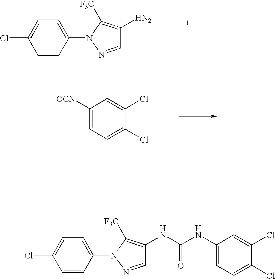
C1=C(Cl)C(Cl)=CC([OCN])=C1.C1=NN(C2=CC=C(Cl)C=C2)C([F3C])=C1[HN2].C1=NN(C2=CC=C(Cl)C=C2)C([F3C])=C1NC(NC1=CC=C(Cl)C(Cl)=C1)=O
